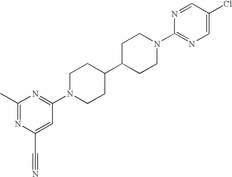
C1(C)=NC(C#N)=CC(N2CCC(C3CCN(C4=NC=C(Cl)C=N4)CC3)CC2)=N1
